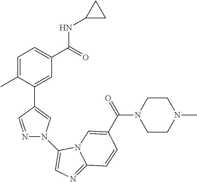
C1=C(C)C(C2=CN(C3=CN=C4N3C=C(C(=O)N3CCN(C)CC3)C=C4)N=C2)=CC(C(=O)NC2CC2)=C1
